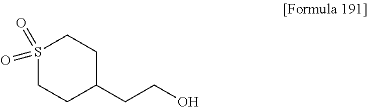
S1(=O)(=O)CCC(CCO)CC1
